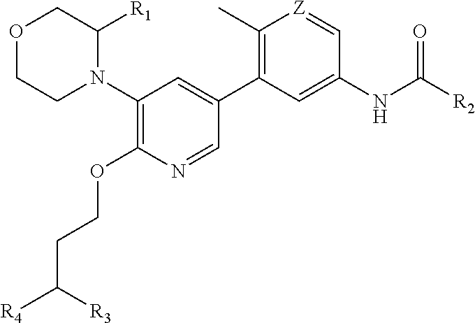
C1=NC(OCCC([R4])[R3])=C(N2C([R1])COCC2)C=C1C1=C(C)[Z]=CC(NC([R2])=O)=C1
